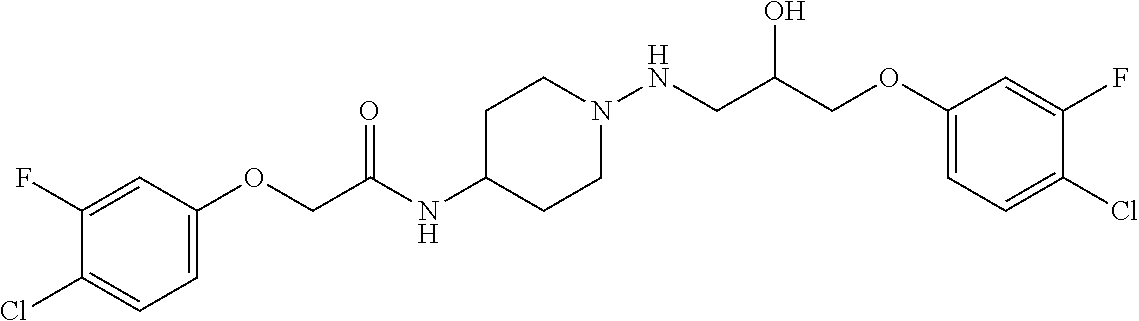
C1(OCC(NC2CCN(NCC(COC3=CC=C(Cl)C(F)=C3)O)CC2)=O)=CC=C(Cl)C(F)=C1
